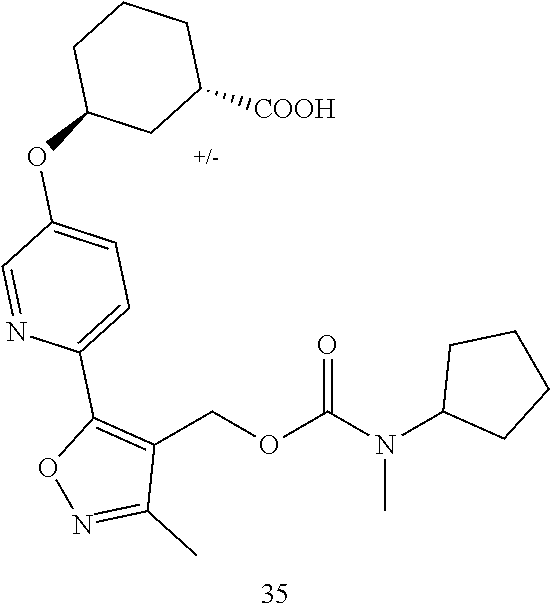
C(OC(N(C1CCCC1)C)=O)C1=C(C2=CC=C(OC3CCCC([COOH])C3)C=N2)ON=C1C
